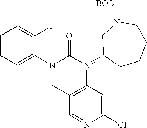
C1(C)=C(N2CC3=C(N(C4CCCCNC4)C2=O)C=C(Cl)N=C3)C(F)=CC=C1.[BOC]
